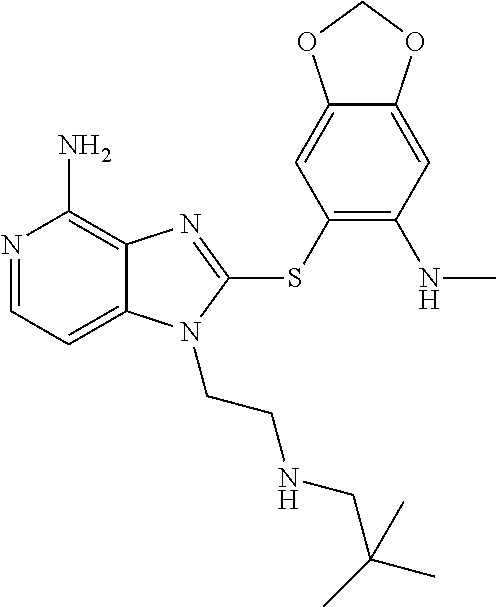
N1=CC=C2C(=C1N)N=C(SC1=C(NC)C=C3C(=C1)OCO3)N2CCNCC(C)(C)C
